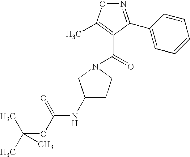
C1(NC(OC(C)(C)C)=O)CCN(C(=O)C2=C(C)ON=C2C2=CC=CC=C2)C1
